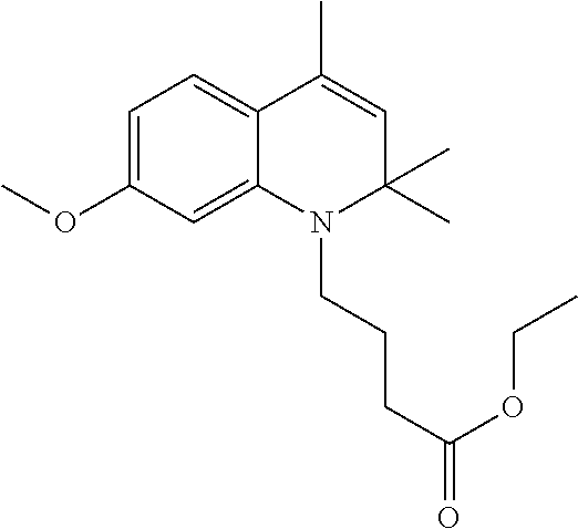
C1=C(OC)C=C2C(=C1)C(C)=CC(C)(C)N2CCCC(=O)OCC
